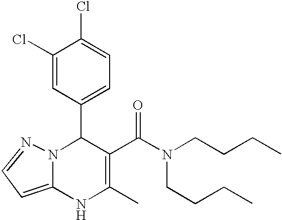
C1(Cl)=CC(C2N3C(=CC=N3)NC(C)=C2C(=O)N(CCCC)CCCC)=CC=C1Cl
